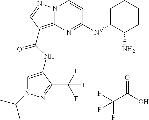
FC(C(O)=O)(F)F.N12C(=C(C(NC3=CN(C(C)C)N=C3C(F)(F)F)=O)C=N1)N=C(NC1CCCCC1N)C=C2
